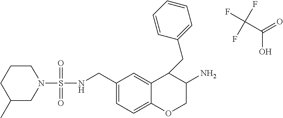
N1(S(NCC2=CC=C3C(=C2)C(CC2=CC=CC=C2)C(N)CO3)(=O)=O)CCCC(C)C1.C(C(=O)O)(F)(F)F
